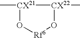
C[CX21]1[CX22](C)O[Rf6]O1
